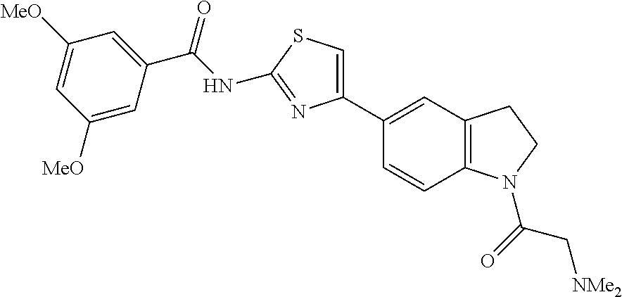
C(NC1=NC(C2=CC3=C(C=C2)N(C(=O)C[NMe2])CC3)=CS1)(=O)C1=CC([MeO])=CC([MeO])=C1
